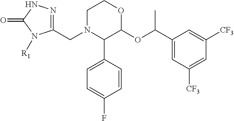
C1=CC(C2C(OC(C3=CC([CF3])=CC([CF3])=C3)C)OCCN2CC2=NNC(=O)N2[R1])=CC=C1F
